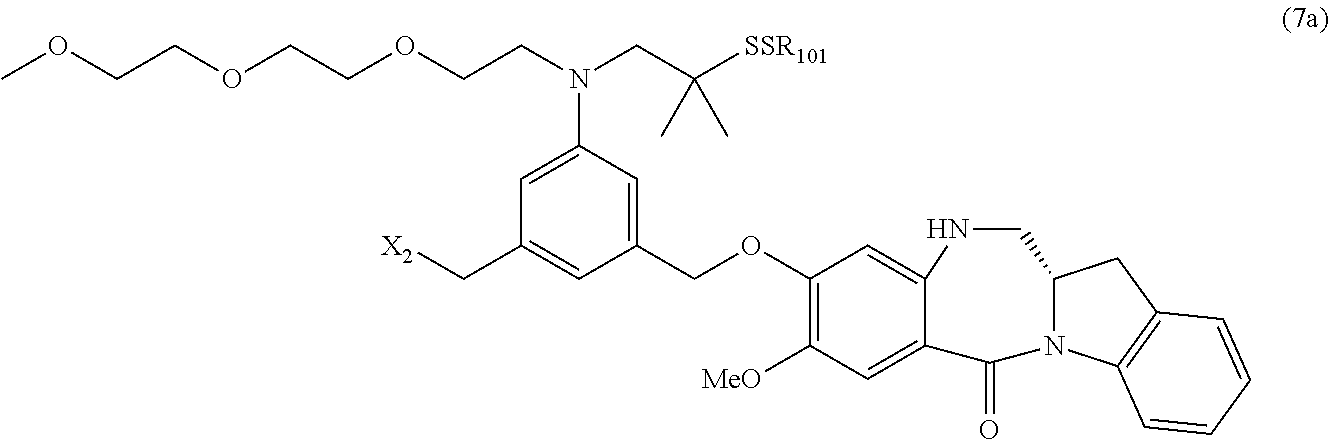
C1(OCC2=CC(N(CC([SSR101])(C)C)CCOCCOCCOC)=CC(C[X2])=C2)=C([MeO])C=C2C(=C1)NCC1N(C2=O)C2=C(C1)C=CC=C2
